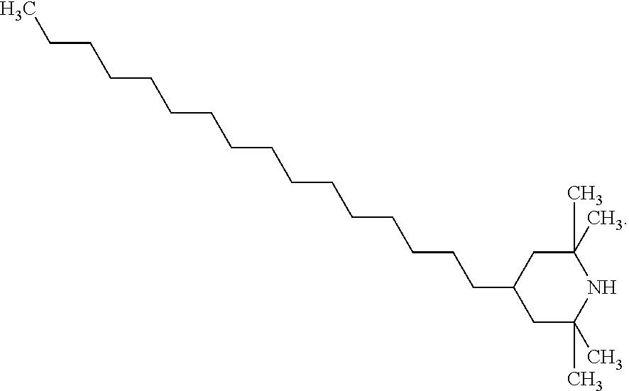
C1C(C)(C)NC(C)(C)CC1CCCCCCCCCCCCCCCC
